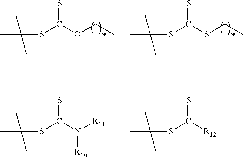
S(C(OCC)=S)C(C)(C)C.S(C(SCC)=S)C(C)(C)C.S(C(N([R11])[R10])=S)C(C)(C)C.S(C([R12])=S)C(C)(C)C
